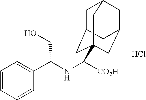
C1=CC=CC(C(NC([CO2H])C23CC4CC(CC(C2)C4)C3)CO)=C1.Cl
